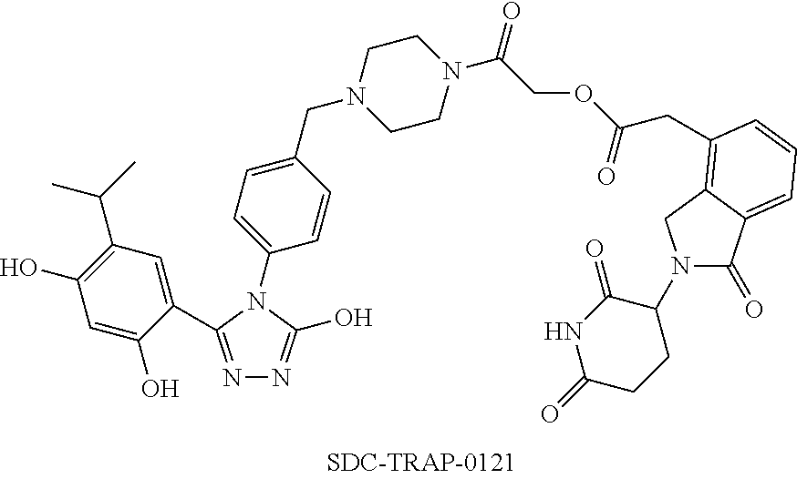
N1(C2C(=O)NC(=O)CC2)C(=O)C2=CC=CC(CC(=O)OCC(N3CCN(CC4=CC=C(N5C(O)=NN=C5C5=CC(C(C)C)=C(O)C=C5O)C=C4)CC3)=O)=C2C1
